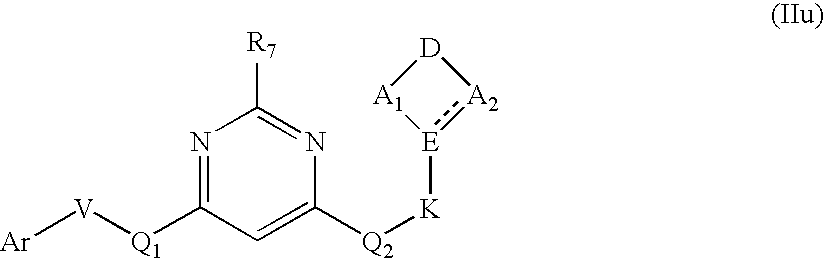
[Ar][V][Q1]C1=NC([R7])=NC([Q2][K][E]2:[A2][D][A1]2)=C1
